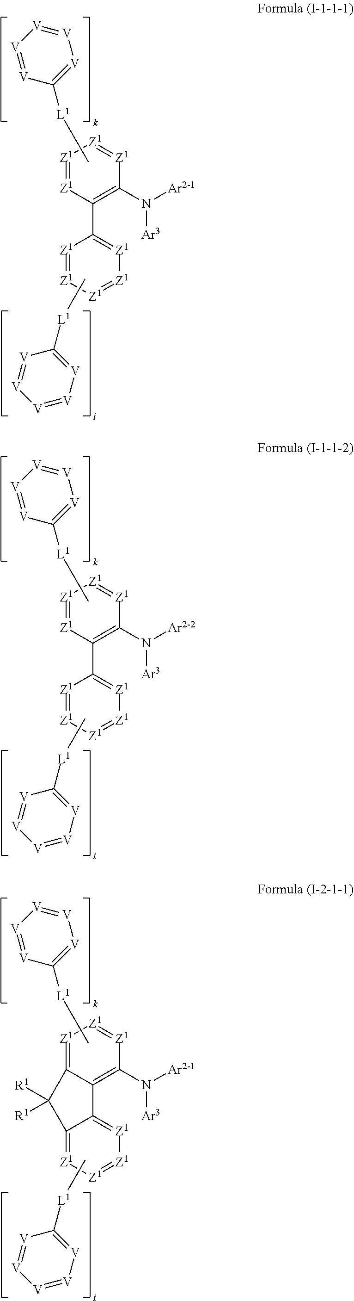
C[L1]C1=[V][V]=[V][V]=[V]1.[Z1]1=[Z1][Z1]=[Z1]C(N([Ar2-1])[Ar3])=C1C1=[Z1][Z1]=[Z1][Z1]=[Z1]1.C[L1]C1=[V][V]=[V][V]=[V]1.C[L1]C1=[V][V]=[V][V]=[V]1.[Z1]1=[Z1][Z1]=[Z1]C(N([Ar2-2])[Ar3])=C1C1=[Z1][Z1]=[Z1][Z1]=[Z1]1.C[L1]C1=[V][V]=[V][V]=[V]1.C[L1]C1=[V][V]=[V][V]=[V]1.C12=[Z1][Z1]=[Z1]C(N([Ar2-1])[Ar3])=C1C1=[Z1][Z1]=[Z1][Z1]=C1C2([R1])[R1].C[L1]C1=[V][V]=[V][V]=[V]1
